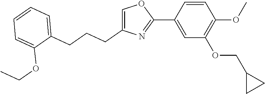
C1=CC(C2=NC(CCCC3=CC=CC=C3OCC)=CO2)=CC(OCC2CC2)=C1OC
